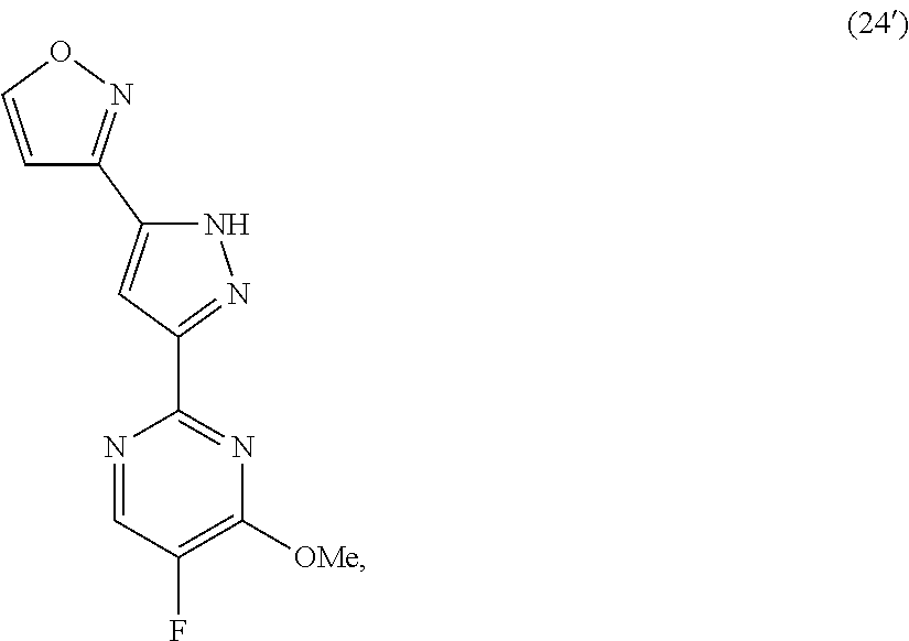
N1N=C(C2=NC([OMe])=C(F)C=N2)C=C1C1=NOC=C1
